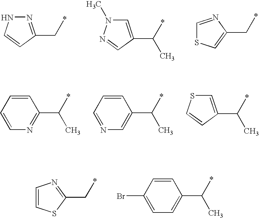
N1=C(C*)C=CN1.C1=C(C(*)C)C=NN1C.C1=NC(C*)=CS1.C1=CSC(C*)=N1.C1(C(*)C)=CC=C(Br)C=C1.C1(C(*)C)=NC=CC=C1.C1(C(*)C)=CN=CC=C1.C1=C(C(*)C)C=CS1
